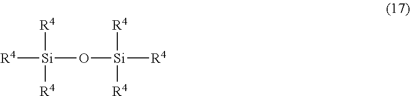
[R4][Si](O[Si]([R4])([R4])[R4])([R4])[R4]
